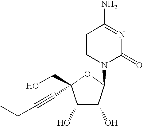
C1(O)C(O)C(N2C(=O)N=C(N)C=C2)OC1(CO)C#CCC
